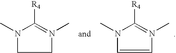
N1(C)CCN(C)=C1[R4].N1(C)C=CN(C)=C1[R4]
